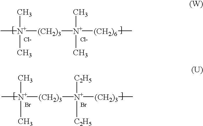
C[N+]([(CH2)3][N+]([(CH2)3]C)([C2H5])[C2H5])(C)C.Br.Br.[Cl-].C[N+]([(CH2)3][N+]([(CH2)6]C)(C)C)(C)C.[Cl-]
